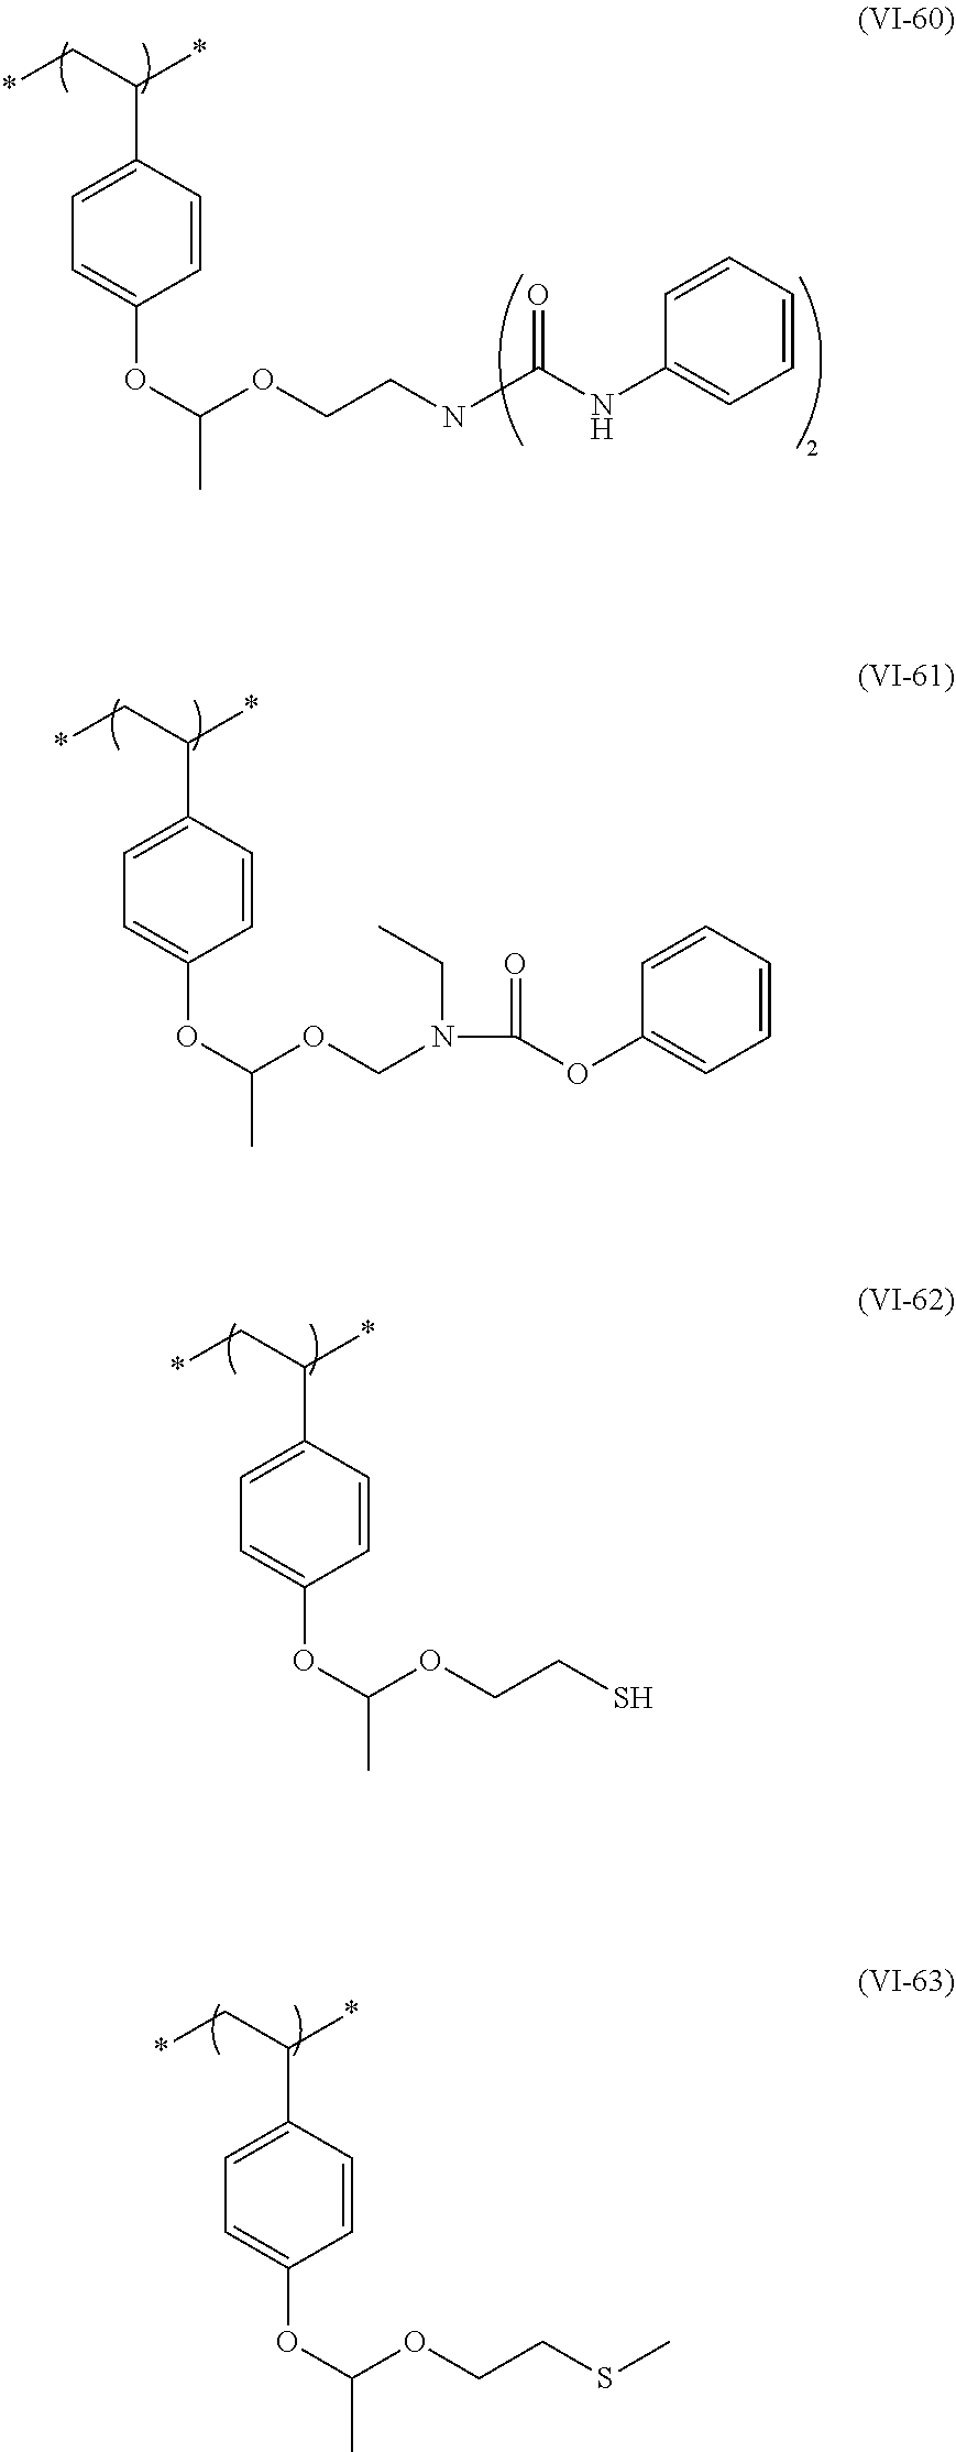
C1=C(C(C*)*)C=CC(OC(OCCNC(NC2=CC=CC=C2)=O)C)=C1.C1=C(C(C*)*)C=CC(OC(OCN(C(OC2=CC=CC=C2)=O)CC)C)=C1.C1=C(C(C*)*)C=CC(OC(OCCS)C)=C1.C1=C(C(C*)*)C=CC(OC(OCCSC)C)=C1
